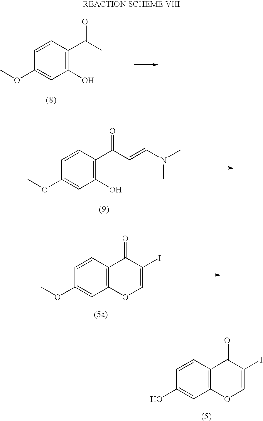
C1=CC(C(C)=O)=C(O)C=C1OC.C1=CC(C(C=CN(C)C)=O)=C(O)C=C1OC.C1=CC2=C(C=C1OC)OC=C(I)C2=O.C1=CC2=C(C=C1O)OC=C(I)C2=O
